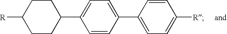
C1(C2CCC([R])CC2)=CC=C(C2=CC=C([R])C=C2)C=C1
